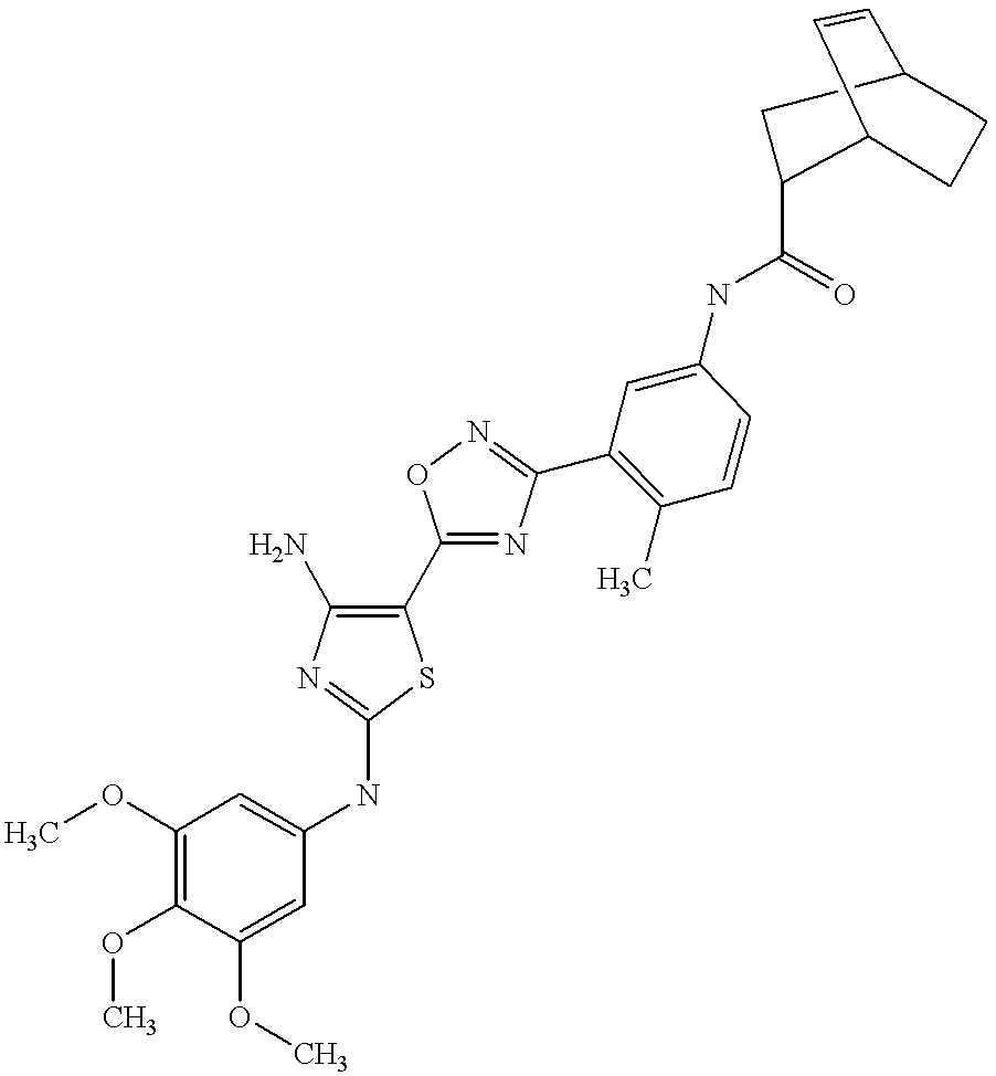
C12C=CC(CCC1C(NC1=CC(C3=NOC(C4=C(N)N=C(NC5=CC(OC)=C(OC)C(OC)=C5)S4)=N3)=C(C)C=C1)=O)CCC2
